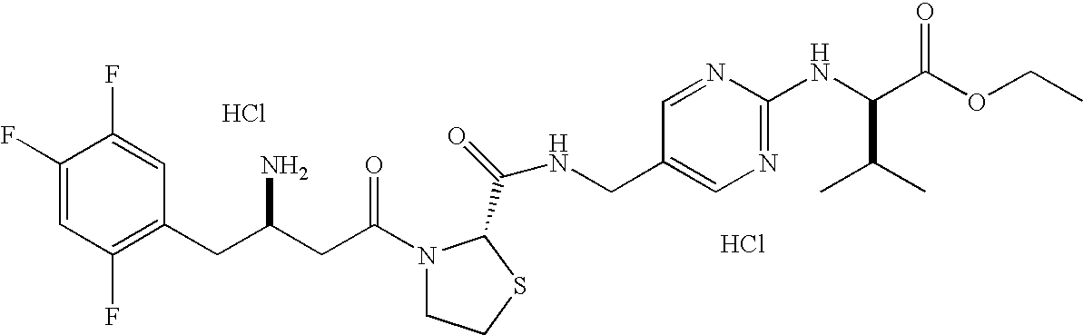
Cl.C1(F)=CC(F)=C(CC(CC(=O)N2CCSC2C(=O)NCC2=CN=C(NC(C(OCC)=O)C(C)C)N=C2)N)C=C1F.Cl
